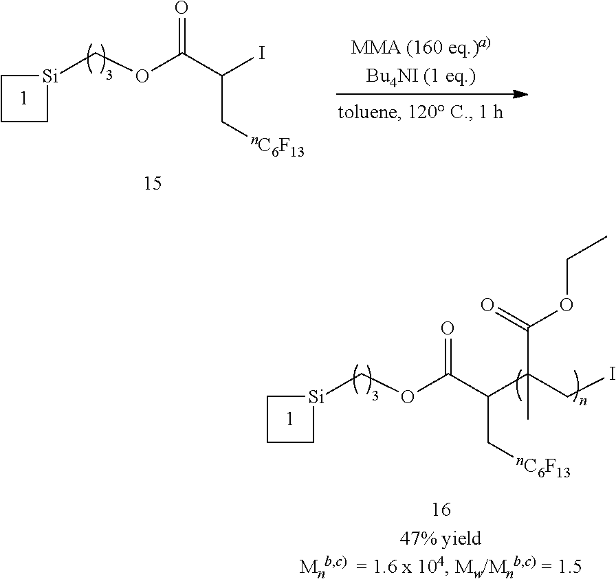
C1CC[Si]1COC(C(I)C[nC6F13])=O.C1CC[Si]1COC(C(C(CI)(C(OCC)=O)C)C[nC6F13])=O
